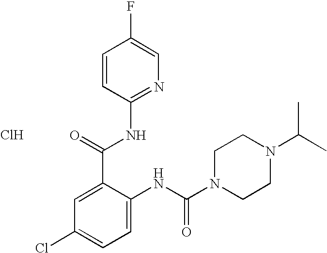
C1(C(NC2=NC=C(F)C=C2)=O)=CC(Cl)=CC=C1NC(N1CCN(C(C)C)CC1)=O.Cl
